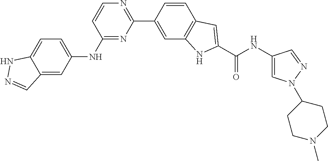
C1=CC(C2=NC=CC(NC3=CC=C4C(=C3)C=NN4)=N2)=CC2=C1C=C(C(NC1=CN(C3CCN(C)CC3)N=C1)=O)N2
